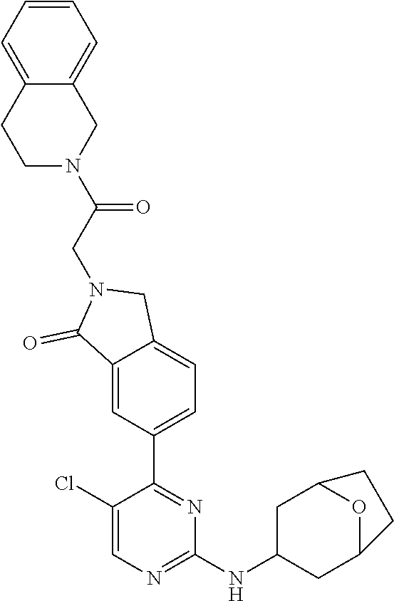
C1(Cl)=CN=C(NC2CC3OC(C2)CC3)N=C1C1=CC=C2C(=C1)C(=O)N(CC(N1CC3=CC=CC=C3CC1)=O)C2
